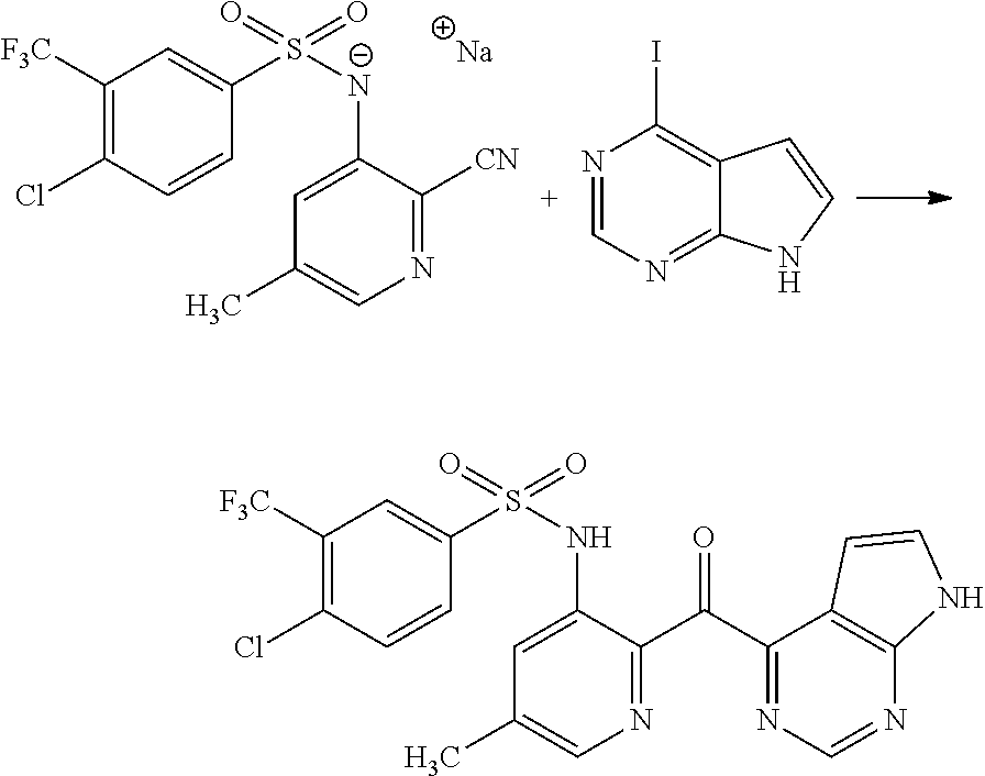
C1([F3C])=C(Cl)C=CC(S([N-]C2=CC(C)=CN=C2[CN])(=O)=O)=C1.[Na].N1=CN=C2C(=C1I)C=CN2.C1([F3C])=C(Cl)C=CC(S(NC2=CC(C)=CN=C2C(C2=NC=NC3=C2C=CN3)=O)(=O)=O)=C1
